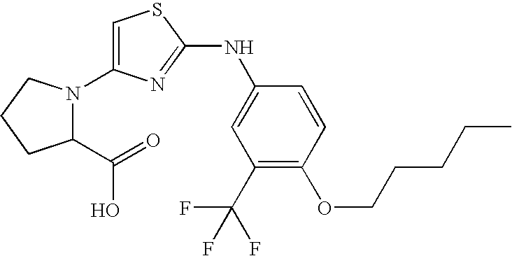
C1=C(N2C(C(=O)O)CCC2)N=C(NC2=CC(C(F)(F)F)=C(OCCCCC)C=C2)S1
